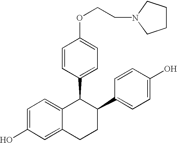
C1=C(O)C=C2C(=C1)C(C1=CC=C(OCCN3CCCC3)C=C1)C(C1=CC=C(O)C=C1)CC2
